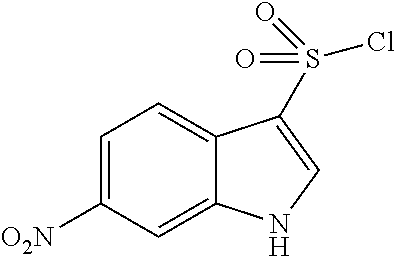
ClS(=O)(=O)C1=CNC2=CC([O2N])=CC=C21
